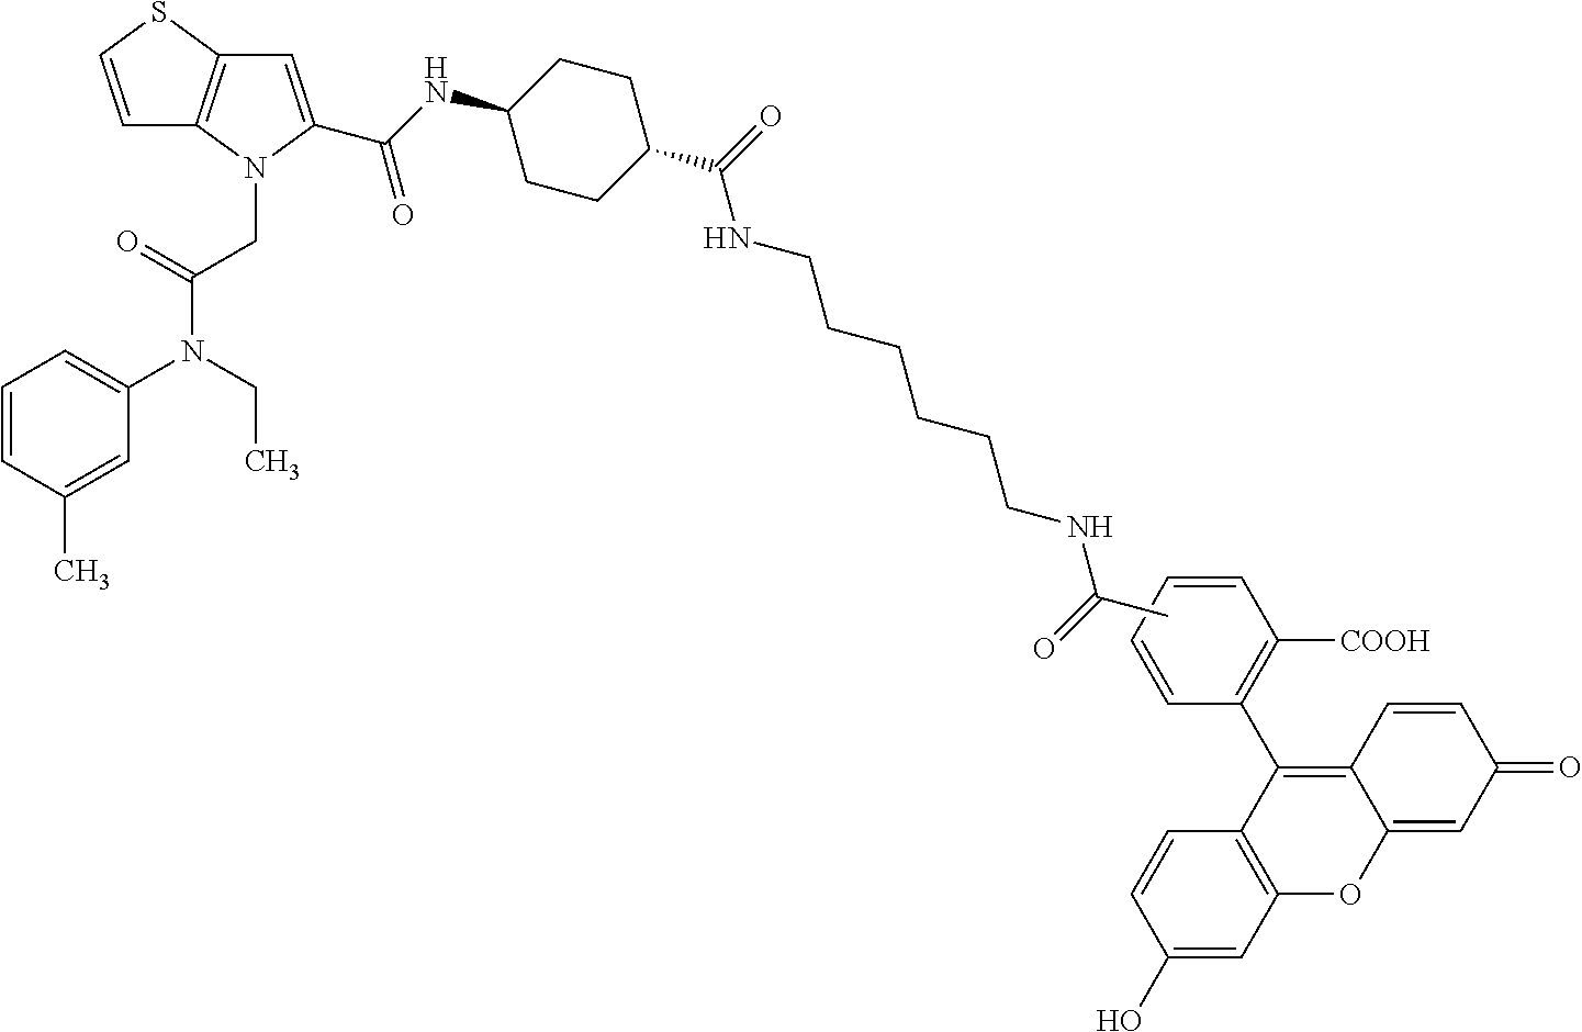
[COOH]C1=C(C2=C3C(=CC(=O)C=C3)OC3=C2C=CC(O)=C3)C=CC=C1.C1=CSC2=C1N(CC(N(C1=CC=CC(C)=C1)CC)=O)C(C(NC1CCC(C(=O)NCCCCCCNC(C)=O)CC1)=O)=C2
